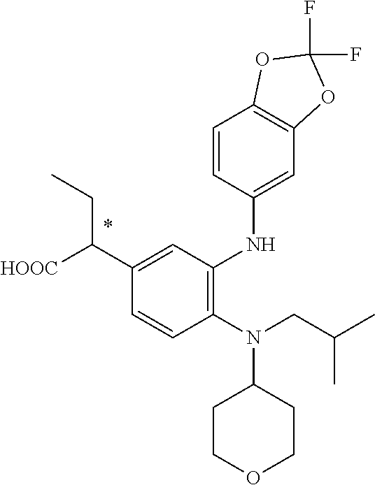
C1=CC(N(CC(C)C)C2CCOCC2)=C(NC2=CC3=C(C=C2)OC(F)(F)O3)C=C1C([HOOC])CC
